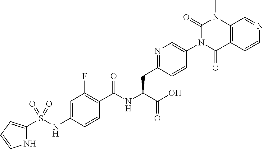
N1C(S(NC2=CC(F)=C(C(NC(C(=O)O)CC3=NC=C(N4C(=O)C5=C(N(C)C4=O)C=NC=C5)C=C3)=O)C=C2)(=O)=O)=CC=C1
